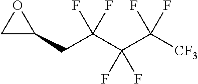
C1(CC(C(C([CF3])(F)F)(F)F)(F)F)OC1
